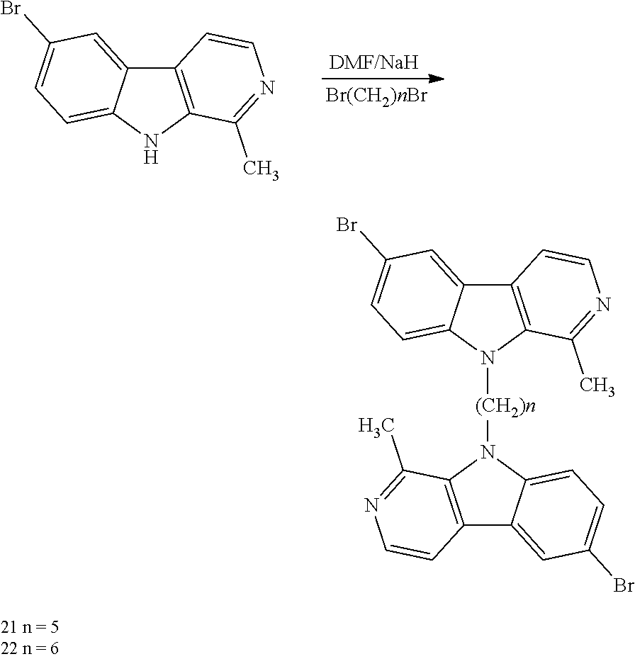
C12=C(NC3=CC=C(Br)C=C13)C(C)=NC=C2.C12=C(N([(CH2)n]N3C4=CC=C(Br)C=C4C4=C3C(C)=NC=C4)C3=CC=C(Br)C=C13)C(C)=NC=C2
